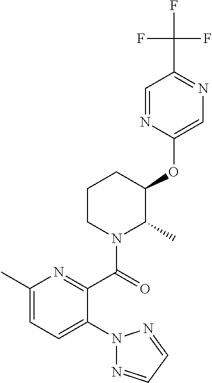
C1(C)=CC=C(N2N=CC=N2)C(C(=O)N2C(C)C(OC3=CN=C(C(F)(F)F)C=N3)CCC2)=N1
